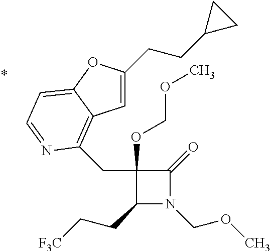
C1(CC2=C3C=C(CCC4CC4)OC3=CC=N2)(OCOC)C(CC[F3C])N(COC)C1=O
